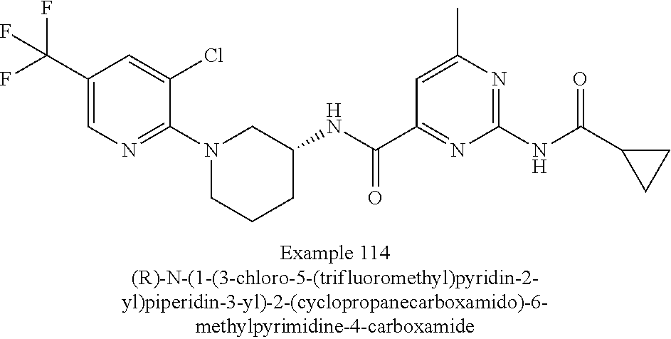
C1(C(F)(F)F)=CN=C(N2CCCC(NC(C3=NC(NC(C4CC4)=O)=NC(C)=C3)=O)C2)C(Cl)=C1
